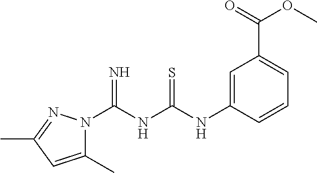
C(NC1=CC(C(=O)OC)=CC=C1)(NC(=N)N1C(C)=CC(C)=N1)=S
